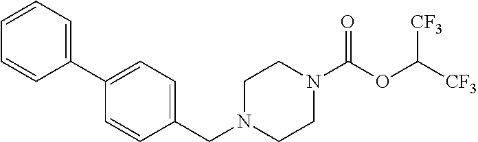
C1(C2=CC=C(CN3CCN(C(OC([CF3])[CF3])=O)CC3)C=C2)=CC=CC=C1
